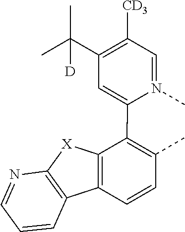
C1=N(C)C(C2=C(C)C=CC3=C2[X]C2=C3C=CC=N2)=CC(C(C)(C)[D])=C1[CD3]
